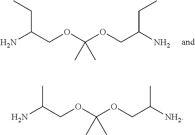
NC(COC(OCC(N)CC)(C)C)CC.NC(COC(OCC([NH2])C)(C)C)C
